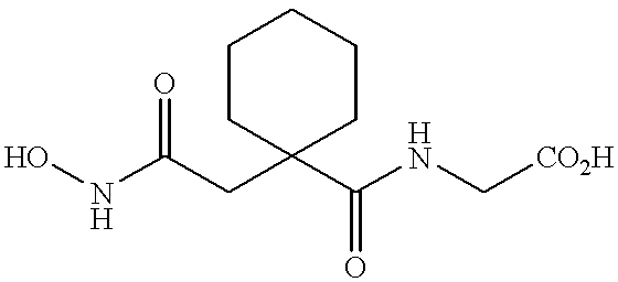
ONC(CC1(C(NC[CO2H])=O)CCCCC1)=O
